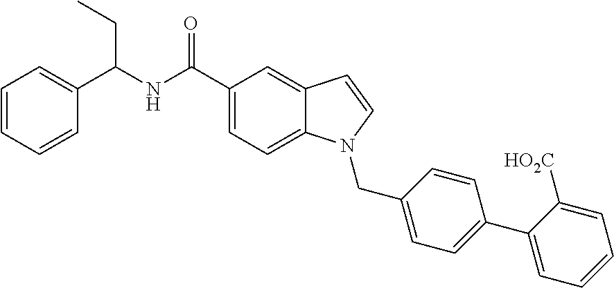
C1=CC=CC(C(NC(C2=CC=C3C(=C2)C=CN3CC2=CC=C(C3=CC=CC=C3[HO2C])C=C2)=O)CC)=C1
